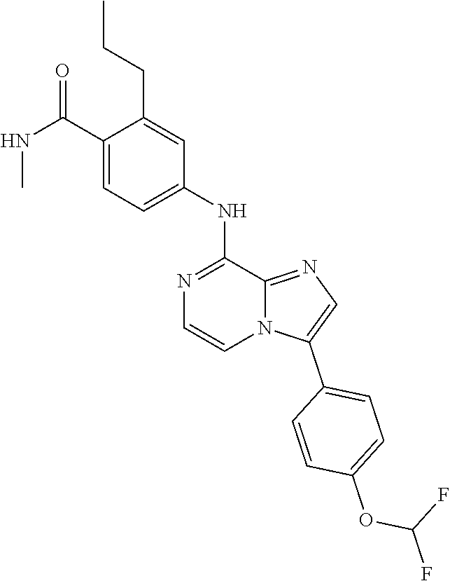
O=C(NC)C1=CC=C(NC2=NC=CN3C2=NC=C3C2=CC=C(OC(F)F)C=C2)C=C1CCC
